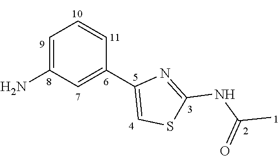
C1=C(N)C=C(C2=CSC(NC(C)=O)=N2)C=C1
